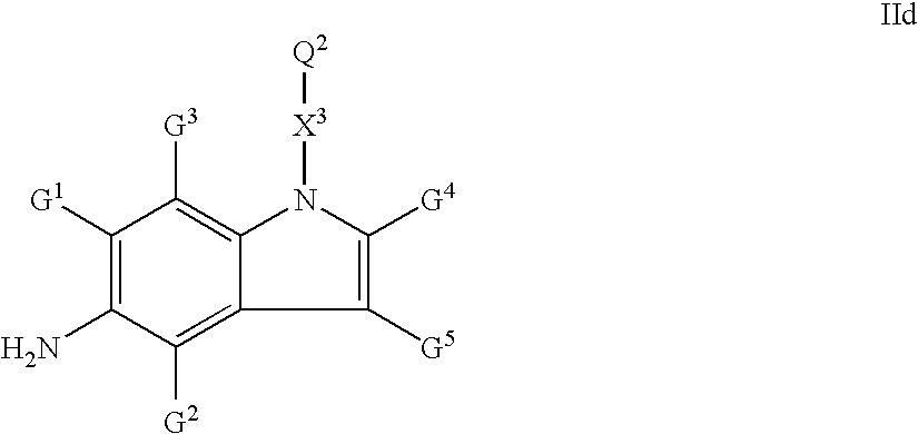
C1([G1])=C(N)C([G2])=C2C(=C1[G3])N([X3][Q2])C([G4])=C2[G5]
